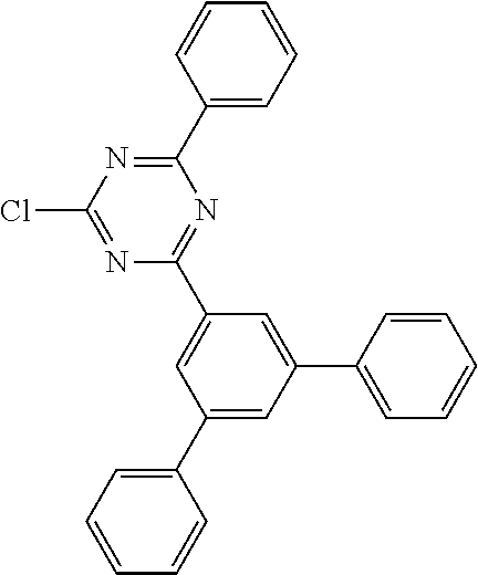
ClC1=NC(C2=CC(C3=CC=CC=C3)=CC(C3=CC=CC=C3)=C2)=NC(C2=CC=CC=C2)=N1
